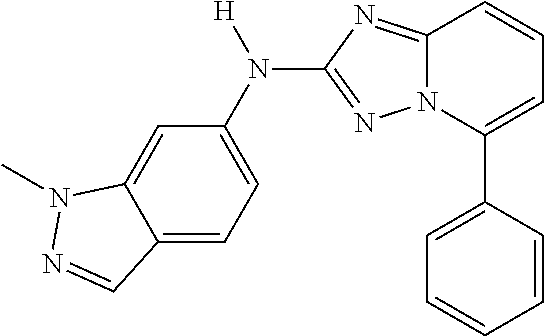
C12=CC=C(N(C3=NN4C(=N3)C=CC=C4C3=CC=CC=C3)[H])C=C1N(C)N=C2
